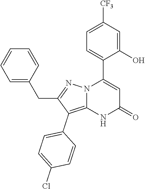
C1(O)=CC([CF3])=CC=C1C1=CC(=O)NC2=C(C3=CC=C(Cl)C=C3)C(CC3=CC=CC=C3)=NN12
